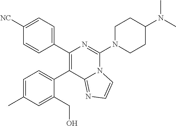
C1(C2=CC=C(C)C=C2CO)=C(C2=CC=C([NC])C=C2)N=C(N2CCC(N(C)C)CC2)N2C1=NC=C2
